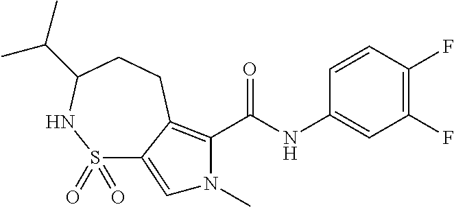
C1(F)=C(F)C=CC(NC(=O)C2=C3C(=CN2C)S(=O)(=O)NC(C(C)C)CC3)=C1
